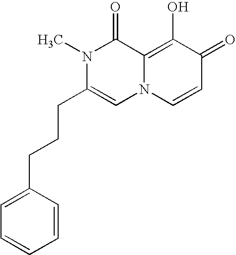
CN1C(CCCC2=CC=CC=C2)=CN2C(=C(O)C(=O)C=C2)C1=O
